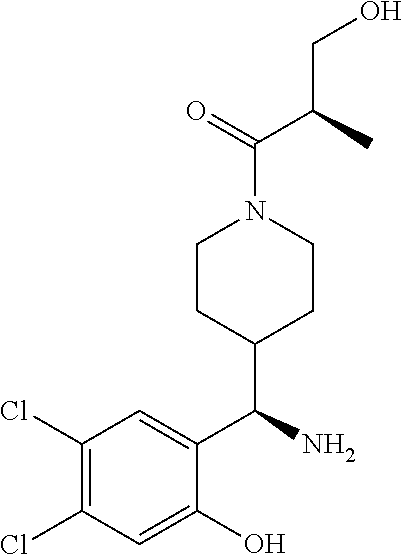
C(=O)(C(CO)C)N1CCC(C(C2=CC(Cl)=C(Cl)C=C2O)N)CC1
